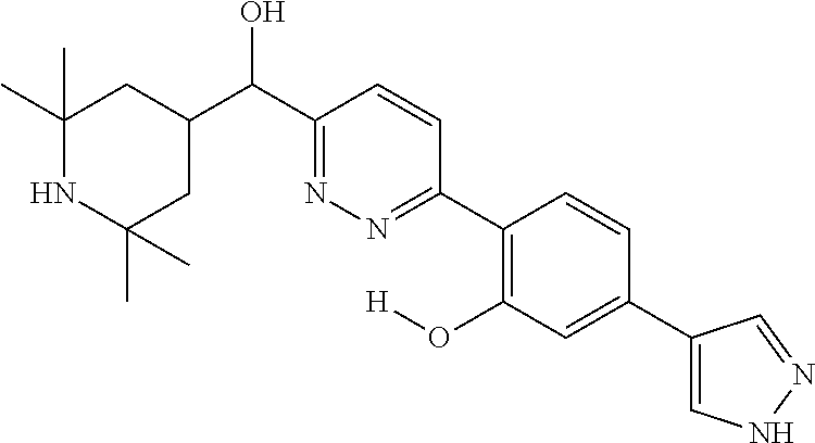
C1(C)(C)NC(C)(C)CC(C(C2=NN=C(C3=C(O[H])C=C(C4=CNN=C4)C=C3)C=C2)O)C1
